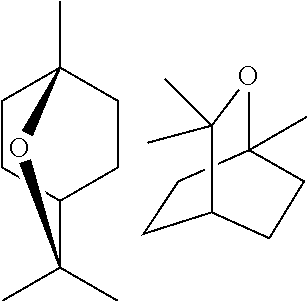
C1CC2CCC1(C)OC2(C)C.C1CC2(C)OC(C)(C)C1CC2
